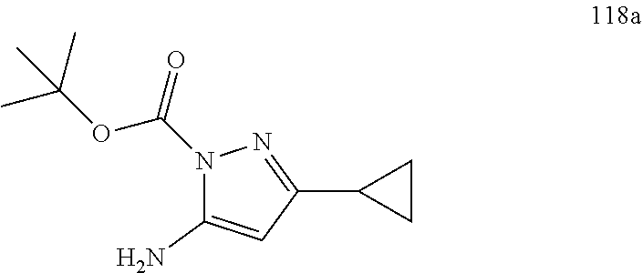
C1(N)=CC(C2CC2)=NN1C(OC(C)(C)C)=O
